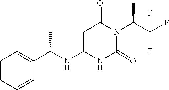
C1=CC=CC(C(NC2=CC(=O)N(C(C(F)(F)F)C)C(=O)N2)C)=C1
